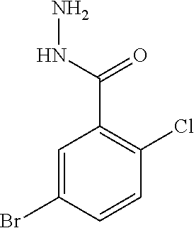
C1=C(Br)C=CC(Cl)=C1C(NN)=O
